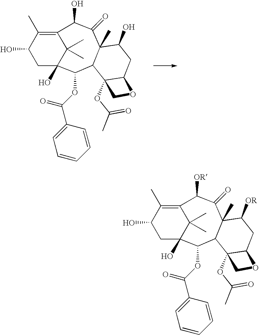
OC1CC2(O)C(C)(C)C(=C1C)C(O)C(=O)C1(C)C(C2OC(C2=CC=CC=C2)=O)C2(OC(C)=O)C(CC1O)OC2.OC1CC2(O)C(C)(C)C(=C1C)C([OR])C(=O)C1(C)C(C2OC(C2=CC=CC=C2)=O)C2(OC(C)=O)C(CC1[OR])OC2
